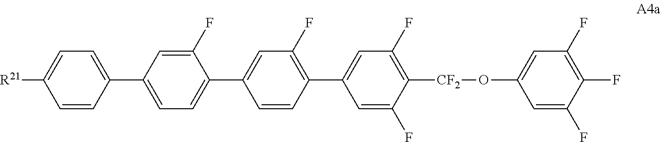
C1=C(C2=CC=C(C3=CC(F)=C(C4=CC(F)=C([CF2]OC5=CC(F)=C(F)C(F)=C5)C(F)=C4)C=C3)C(F)=C2)C=CC([R21])=C1
